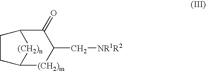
C12[(CH2)m]C(C[NR1R2])C(=O)C([(CH2)n]1)CC2
